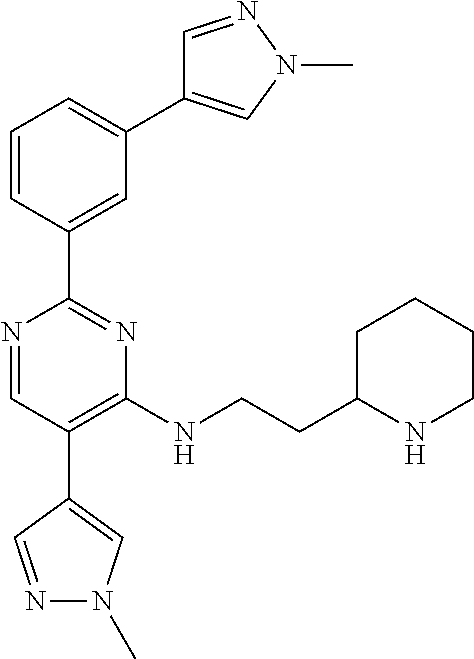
C1=NN(C)C=C1C1=CC=CC(C2=NC(NCCC3NCCCC3)=C(C3=CN(C)N=C3)C=N2)=C1
